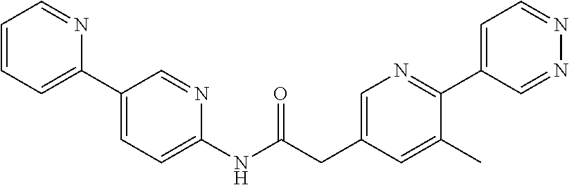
C1=CC=C(C2=CC=C(NC(CC3=CN=C(C4=CC=NN=C4)C(C)=C3)=O)N=C2)N=C1
